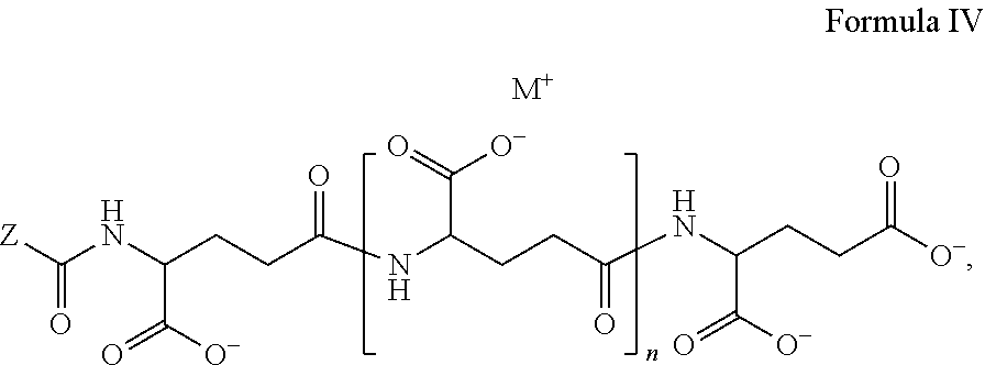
C(C(=O)[O-])(NC([Z])=O)CCC(=O)NC(CCC(NC(CCC([O-])=O)C([O-])=O)=O)C(=O)[O-].[M+]
